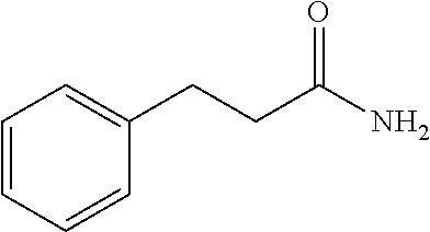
C1(CCC(N)=O)=CC=CC=C1
